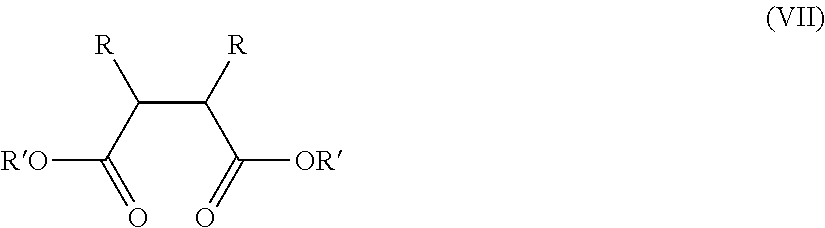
C(C(C(=O)[RO])[R])(C(=O)[OR])[R]
